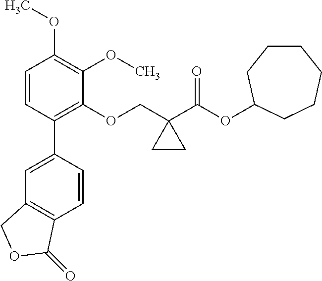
C1=CC(C2=CC3=C(C=C2)C(=O)OC3)=C(OCC2(C(=O)OC3CCCCCC3)CC2)C(OC)=C1OC
